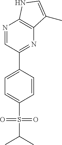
N1=CC(C2=CC=C(S(C(C)C)(=O)=O)C=C2)=NC2=C1NC=C2C
